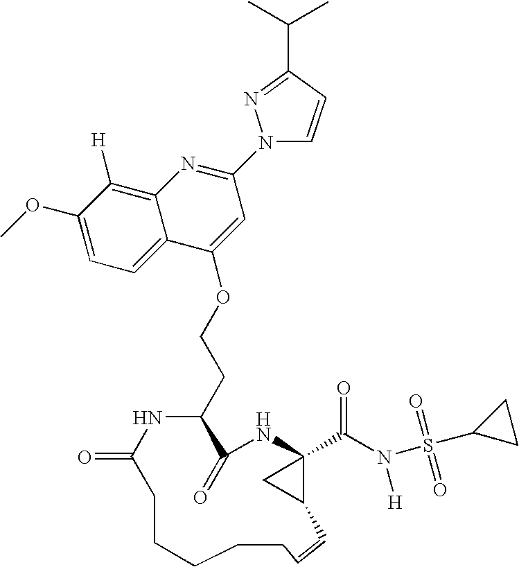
C1(OC)=CC=C2C(=C1[H])N=C(N1C=CC(C(C)C)=N1)C=C2OCCC1C(=O)NC2(C(N(S(C3CC3)(=O)=O)[H])=O)C(C2)C=CCCCCCC(=O)N1
